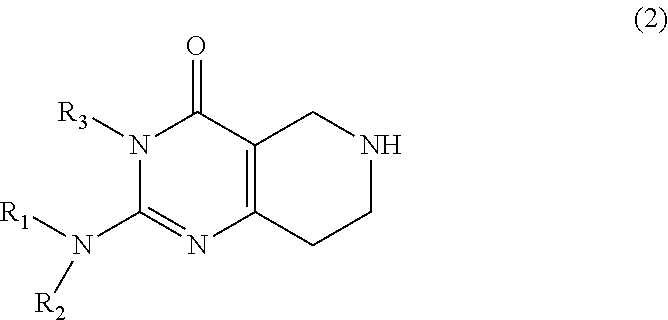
[R1]N(C1=NC2=C(C(=O)N1[R3])CNCC2)[R2]
